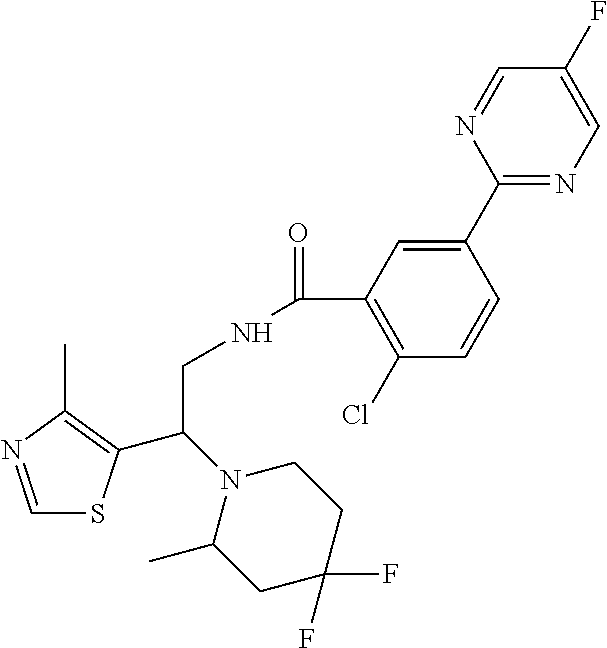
C1=NC(C)=C(C(N2C(C)CC(F)(F)CC2)CNC(=O)C2=C(Cl)C=CC(C3=NC=C(F)C=N3)=C2)S1
